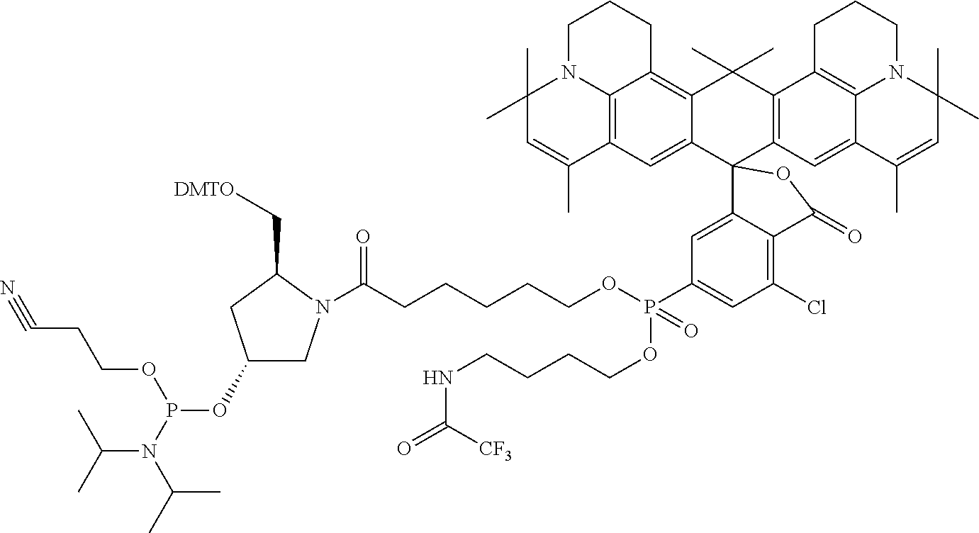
C1N2C3=C(C(C)=CC2(C)C)C=C2C(=C3CC1)C(C)(C)C1=C(C23C2=CC(P(=O)(OCCCCNC(=O)[CF3])OCCCCCC(=O)N4CC(OP(N(C(C)C)C(C)C)OCCC#N)CC4C[DMTO])=CC(Cl)=C2C(=O)O3)C=C2C3=C1CCCN3C(C)(C)C=C2C
